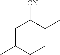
C1C(C)CCC(C)C1[CN]
